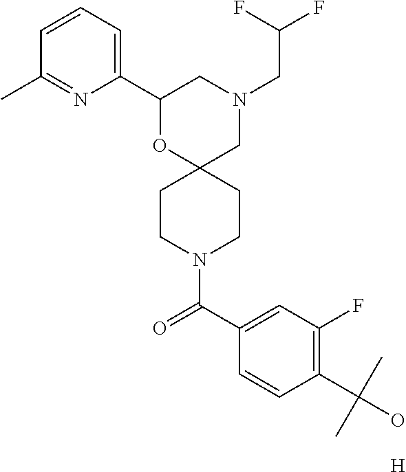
C1(C2=CC=CC(C)=N2)OC2(CN(CC(F)F)C1)CCN(C(C1=CC(F)=C(C(O)(C)C)C=C1)=O)CC2.[H]
